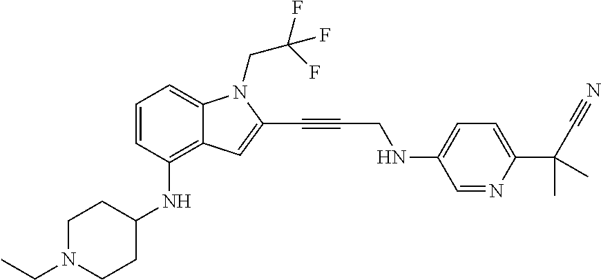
C1=CC(NC2CCN(CC)CC2)=C2C(=C1)N(CC(F)(F)F)C(C#CCNC1=CC=C(C(C#N)(C)C)N=C1)=C2
